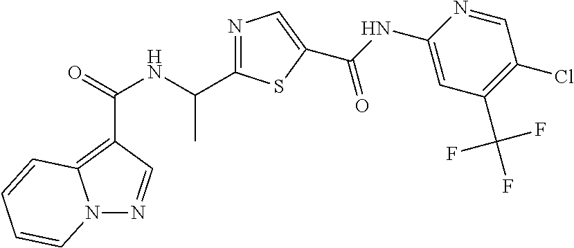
N(C(=O)C1=C2N(N=C1)C=CC=C2)C(C)C1=NC=C(C(NC2=CC(C(F)(F)F)=C(Cl)C=N2)=O)S1
